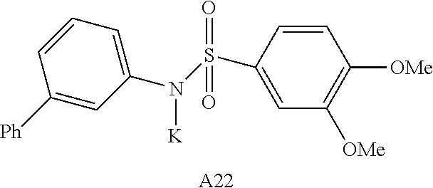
C1([Ph])=CC(N(S(C2=CC([OMe])=C([OMe])C=C2)(=O)=O)[K])=CC=C1.[A22]
